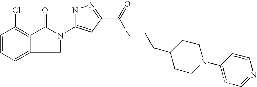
C1=CC=C2C(=C1Cl)C(=O)N(C1=CC(C(NCCC3CCN(C4=CC=NC=C4)CC3)=O)=NN1)C2
